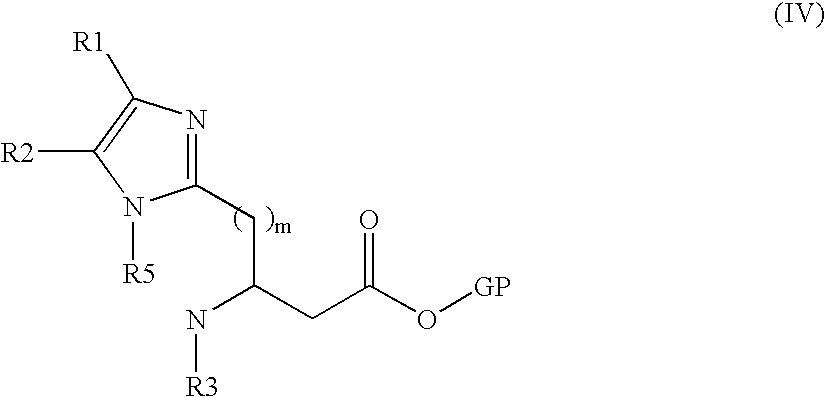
[R5]N1C(CC(N[R3])CC(=O)O[GP])=NC([R1])=C1[R2]
